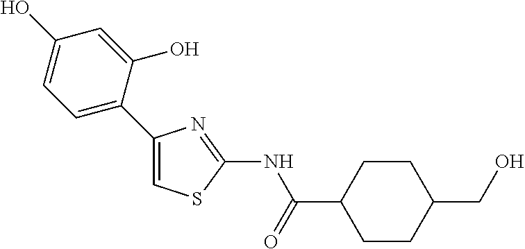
C1(C2=CC=C(O)C=C2O)=CSC(NC(=O)C2CCC(CO)CC2)=N1
